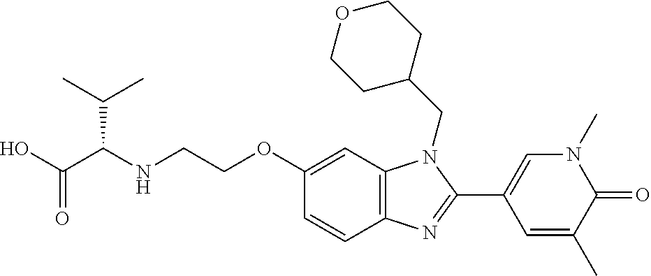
C(OC1=CC2=C(C=C1)N=C(C1=CN(C)C(=O)C(C)=C1)N2CC1CCOCC1)CNC(C(O)=O)C(C)C
